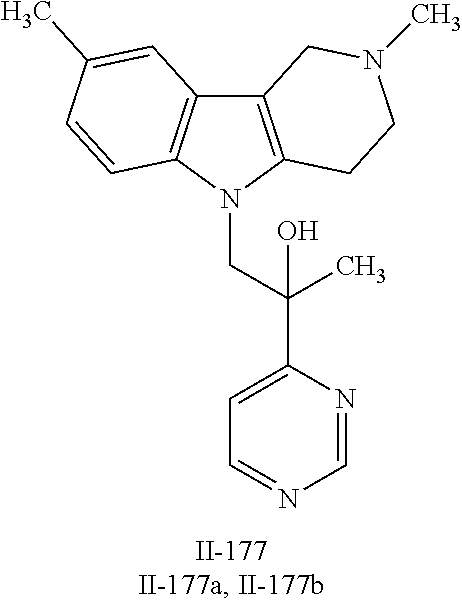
C12=C(N(CC(C3=CC=NC=N3)(C)O)C3=C1C=C(C)C=C3)CCN(C)C2
